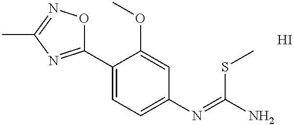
C1(C2=CC=C(N=C(N)SC)C=C2OC)=NC(C)=NO1.I
